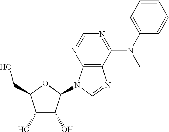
C1(O)C(O)C(N2C3=C(N=C2)C(N(C)C2=CC=CC=C2)=NC=N3)OC1CO
